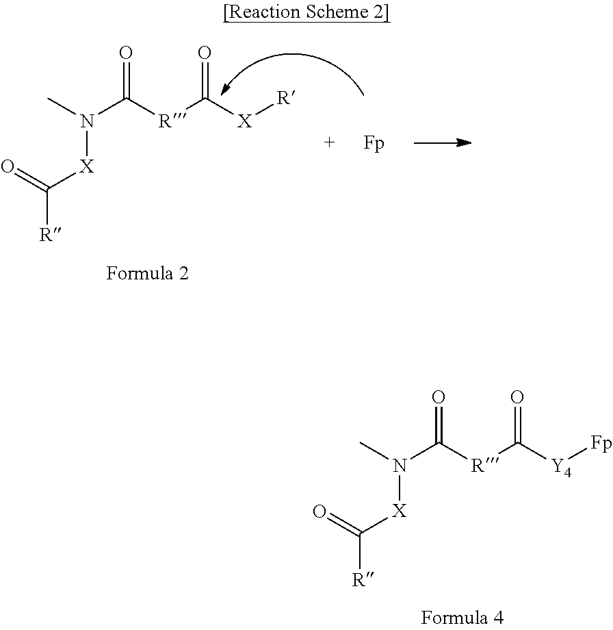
CN(C([R]C([Y4][Fp])=O)=O)[X]C([R])=O.CN(C([R]C([X][R])=O)=O)[X]C([R])=O
